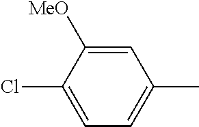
C1=C(Cl)C([MeO])=CC(C)=C1
